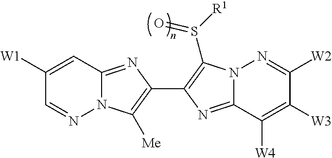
C1([W1])=CC2=NC(C3=C(S([R1])=O)N4C(=N3)C([W4])=C([W3])C([W2])=N4)=C([Me])N2N=C1
